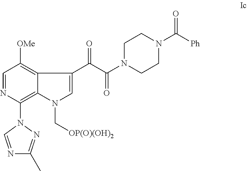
C1=NC(N2C=NC(C)=N2)=C2C(=C1[OMe])C(C(C(=O)N1CCN(C(=O)[Ph])CC1)=O)=CN2C[OP(O)(OH)2]
